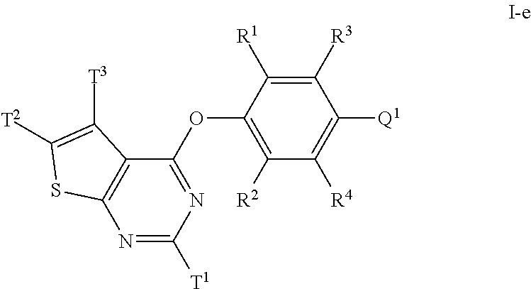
N1=C([T1])N=C(OC2=C([R2])C([R4])=C([Q1])C([R3])=C2[R1])C2=C1SC([T2])=C2[T3]
